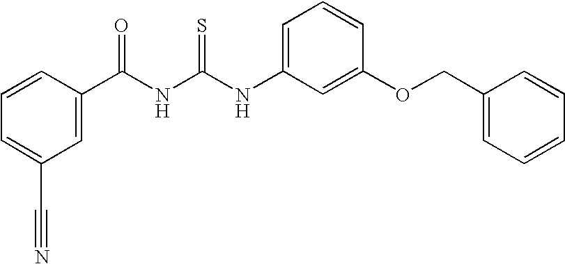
C1=CC(OCC2=CC=CC=C2)=CC(NC(NC(C2=CC(C#N)=CC=C2)=O)=S)=C1
